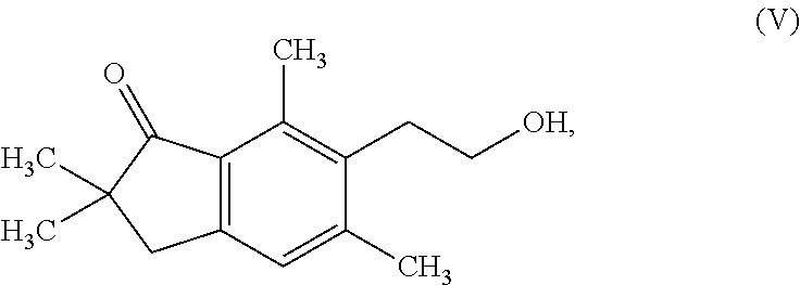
C12=C(C=C(C)C(CC[OH])=C1C)CC(C)(C)C2=O
